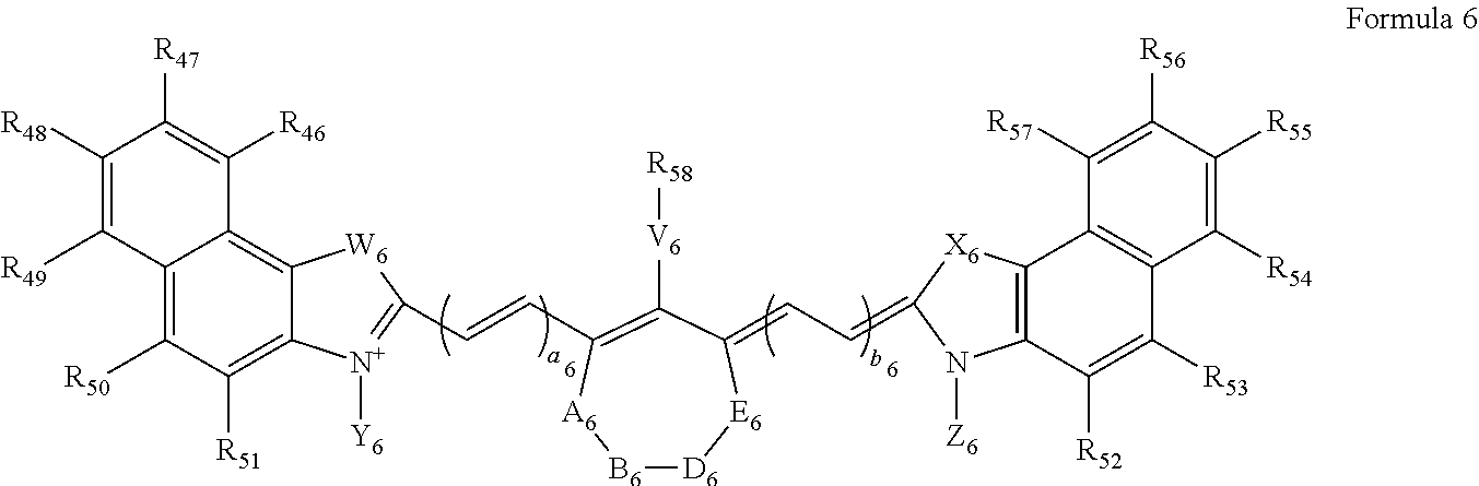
C12=C([R51])C([R50])=C3C(=C1[W6]C(C=CC1=C([V6][R58])C(=CC=C4[X6]C5=C(C([R52])=C([R53])C6=C5C([R57])=C([R56])C([R55])=C6[R54])N4[Z6])[E6][D6][B6][A6]1)=[N+]2[Y6])C([R46])=C([R47])C([R48])=C3[R49]
